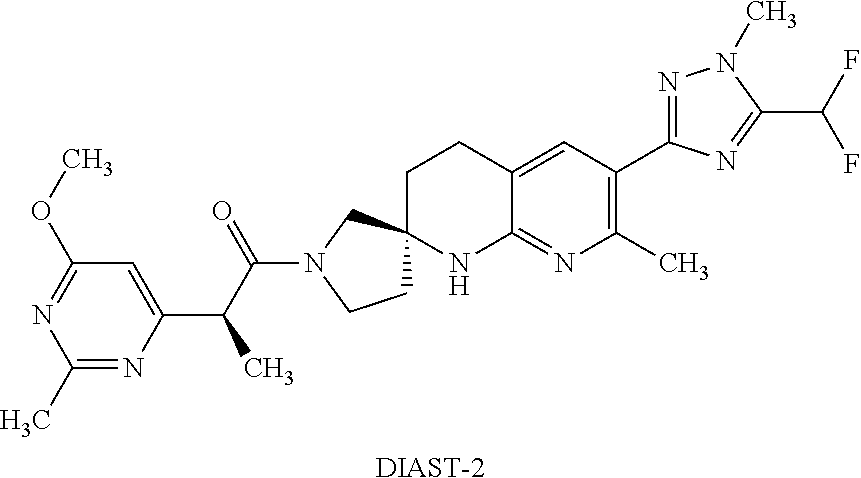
C1CN(C(C(C2=CC(OC)=NC(C)=N2)C)=O)CC12CCC1=CC(C3=NN(C)C(C(F)F)=N3)=C(C)N=C1N2.[DIAST-2]
